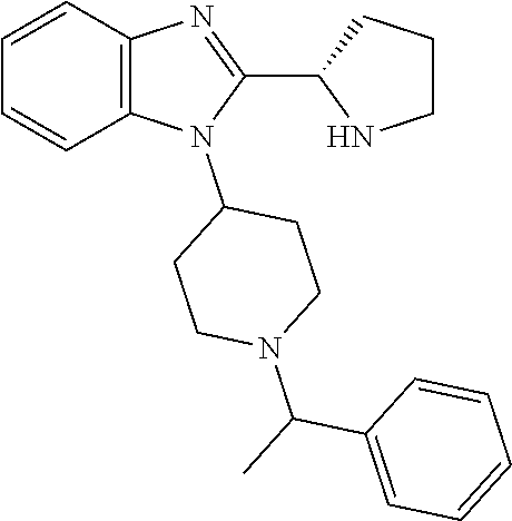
C12=C(C=CC=C1)N=C(C1NCCC1)N2C1CCN(C(C)C2=CC=CC=C2)CC1
